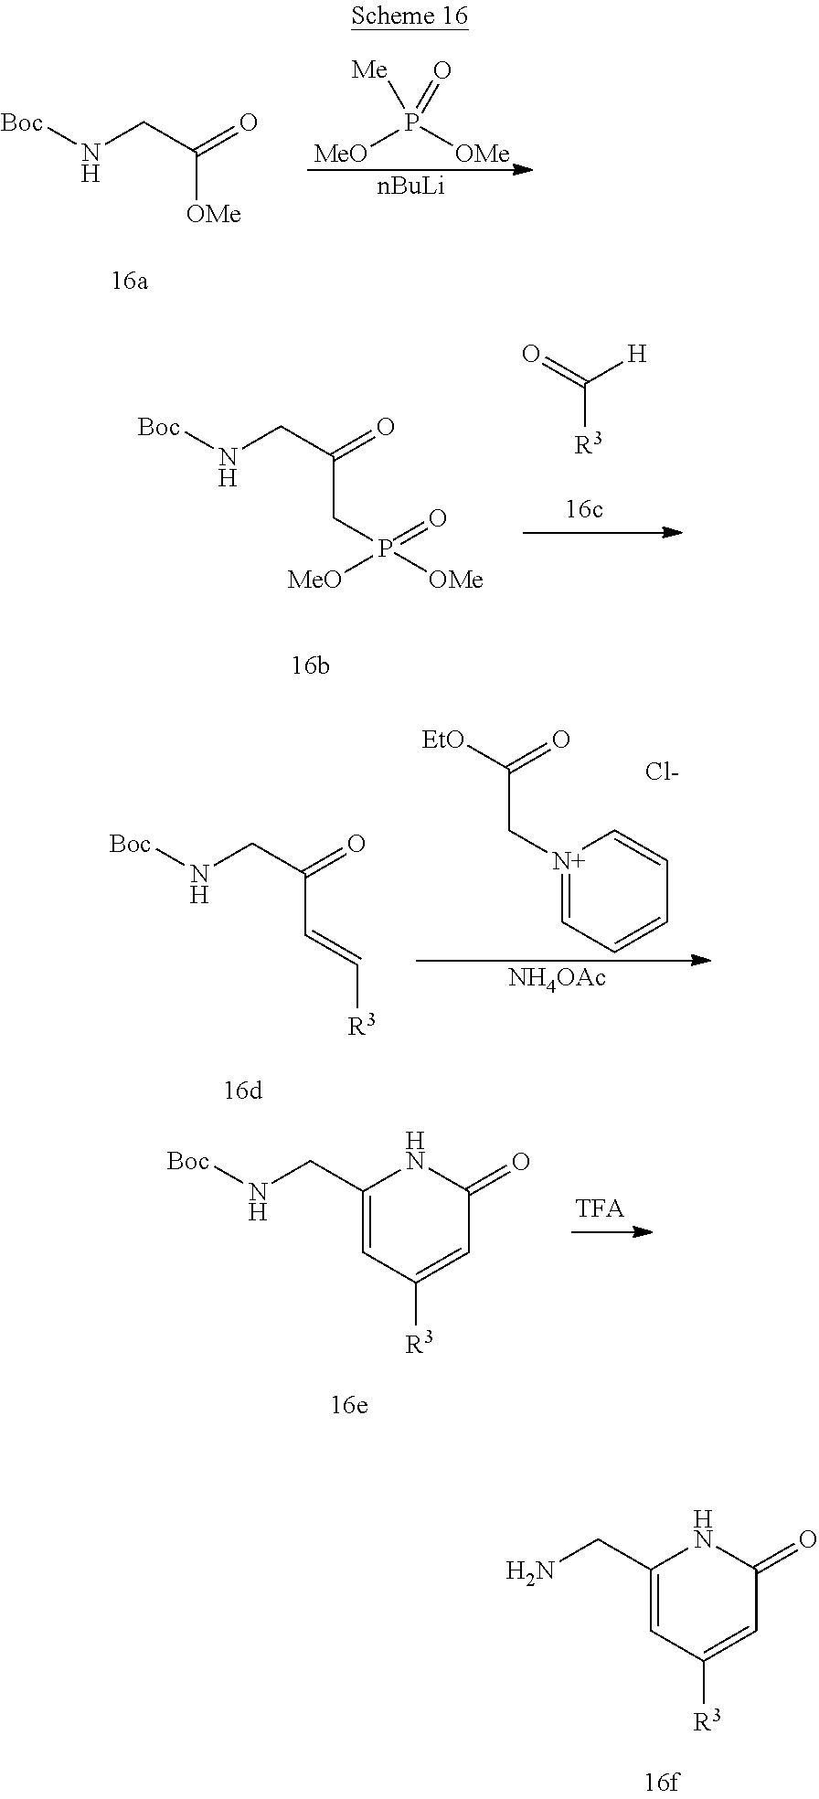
[Boc]NCC(=O)[OMe].[MeO]P([OMe])(=O)[Me].[nBuLi].[Boc]NCC(=O)CP([OMe])(=O)[MeO].[R3]C(=O)[H].[Boc]NCC(=O)C=C[R3].[N+]1(CC([EtO])=O)=CC=CC=C1.[Cl-].[NH4OAc].C1(CN[Boc])=CC([R3])=CC(=O)N1.C1(CN)=CC([R3])=CC(=O)N1
